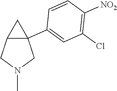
C12C(C3=CC(Cl)=C([NO2])C=C3)(CN(C)C1)C2
